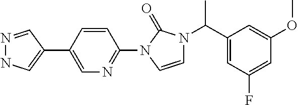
N1=CC(C2=CN=C(N3C=CN(C(C4=CC(F)=CC(OC)=C4)C)C3=O)C=C2)=CN1
